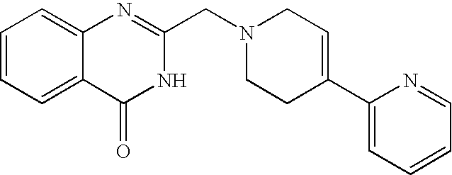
C1=CC=C2C(=C1)N=C(CN1CCC(C3=CC=CC=N3)=CC1)NC2=O
